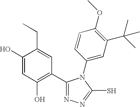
C1(C2=C(O)C=C(O)C(CC)=C2)=NN=C(S)N1C1=CC(C(C)(C)C)=C(OC)C=C1
